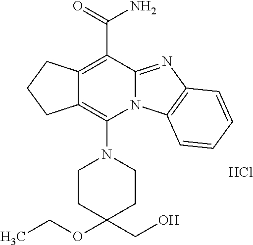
Cl.C12=C(C(=O)N)C3=NC4=C(N3C(N3CCC(OCC)(CO)CC3)=C1CCC2)C=CC=C4
